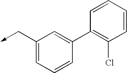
C1(C->C)=CC=CC(C2=C(Cl)C=CC=C2)=C1
